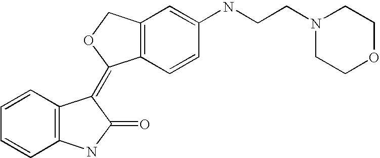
C12=C(C=C(NCCN3CCOCC3)C=C1)COC2=C1C2=C(C=CC=C2)NC1=O
